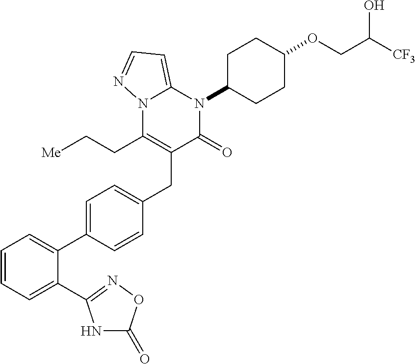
C1=CC=C(C2=NOC(=O)N2)C(C2=CC=C(CC3=C(CC[Me])N4C(=CC=N4)N(C4CCC(OCC([CF3])O)CC4)C3=O)C=C2)=C1
